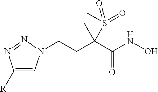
C1([R])=CN(CCC(C(=O)NO)(S(=O)(=O)C)C)N=N1
